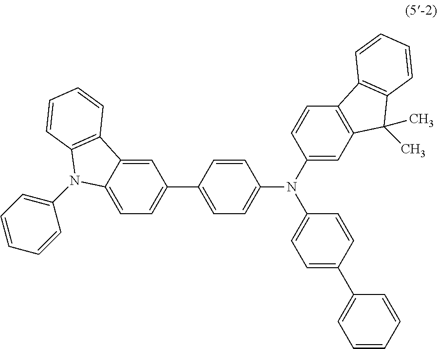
C1(C2=CC=C(N(C3=CC4=C(C=C3)C3=C(C4(C)C)C=CC=C3)C3=CC=C(C4=CC=CC=C4)C=C3)C=C2)=CC=C2C(=C1)C1=C(N2C2=CC=CC=C2)C=CC=C1
